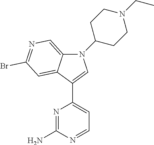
N1=C(N)N=CC=C1C1=CN(C2CCN(CC)CC2)C2=CN=C(Br)C=C12
